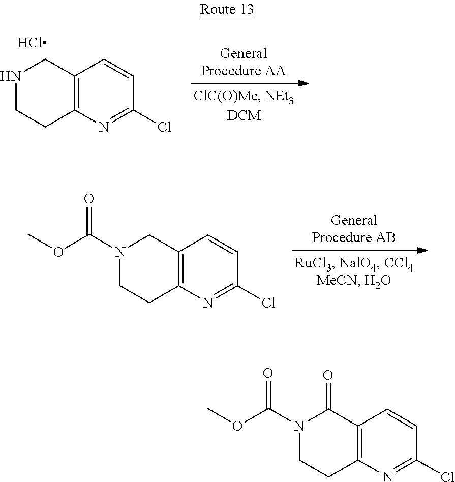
N1(C(OC)=O)CCC2=C(C1=O)C=CC(Cl)=N2.N1CCC2=C(C1)C=CC(Cl)=N2.N1(C(OC)=O)CCC2=C(C1)C=CC(Cl)=N2
